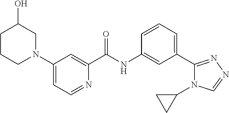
C1CCN(C2=CC=NC(C(=O)NC3=CC(C4=NN=CN4C4CC4)=CC=C3)=C2)CC1O
